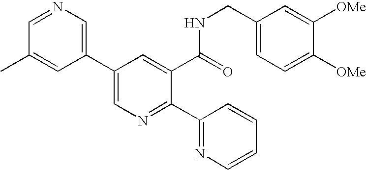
C1=NC=C(C2=CN=C(C3=NC=CC=C3)C(C(=O)NCC3=CC=C([OMe])C([OMe])=C3)=C2)C=C1C
